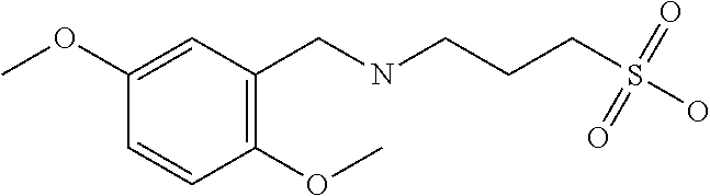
C1(OC)=CC(CNCCCS(O)(=O)=O)=C(OC)C=C1
